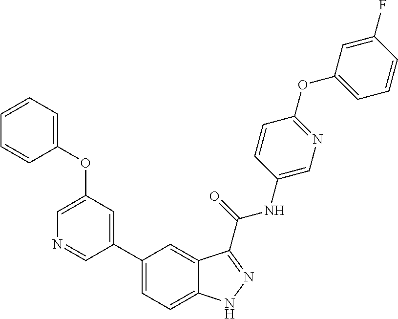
C1(OC2=CC=CC=C2)=CN=CC(C2=CC=C3C(=C2)C(C(NC2=CN=C(OC4=CC=CC(F)=C4)C=C2)=O)=NN3)=C1
